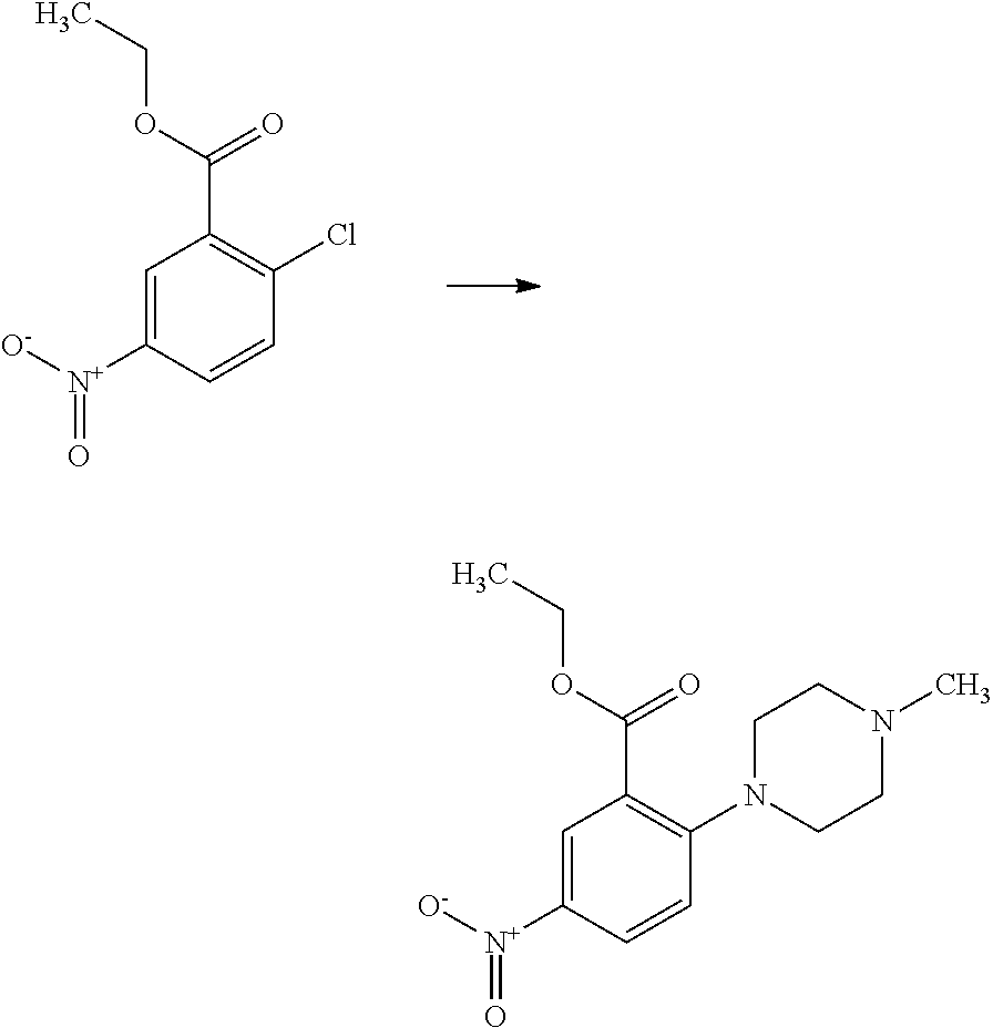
C1=C([N+]([O-])=O)C=CC(Cl)=C1C(OCC)=O.C1=C([N+]([O-])=O)C=CC(N2CCN(C)CC2)=C1C(OCC)=O
